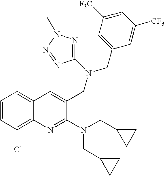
C1=CC(Cl)=C2C(=C1)C=C(CN(CC1=CC([F3C])=CC([CF3])=C1)C1=NN(C)N=N1)C(N(CC1CC1)CC1CC1)=N2
